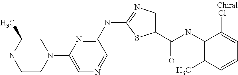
C1(NC(C2=CN=C(NC3=NC(N4CC(C)NCC4)=CN=C3)S2)=O)=C(C)C=CC=C1Cl
